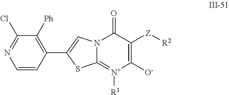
C1([O-])=C([Z][R2])C(=O)N2C(=[N+]1[R1])SC(C1=C([Ph])C(Cl)=NC=C1)=C2
